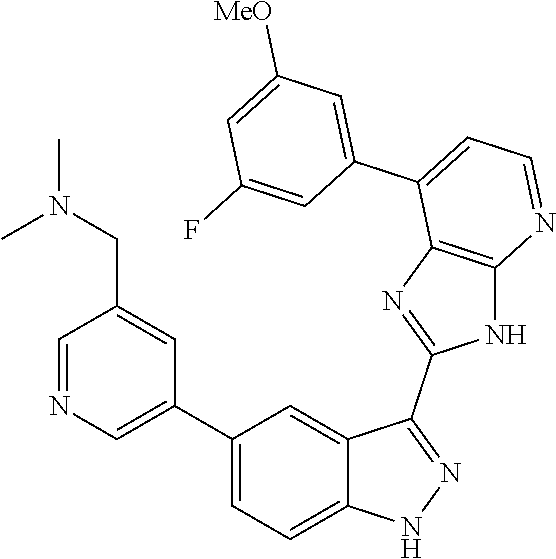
C1=NC=C(C2=CC=C3C(=C2)C(C2=NC4=C(N2)N=CC=C4C2=CC([MeO])=CC(F)=C2)=NN3)C=C1CN(C)C
